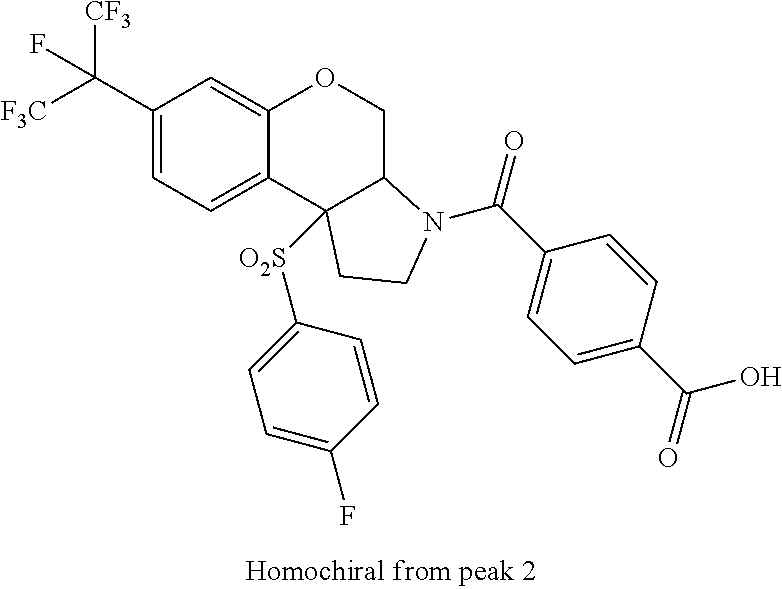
C1(C([F3C])([CF3])F)=CC=C2C(=C1)OCC1C2([O2S]C2=CC=C(F)C=C2)CCN1C(C1=CC=C(C(=O)O)C=C1)=O
